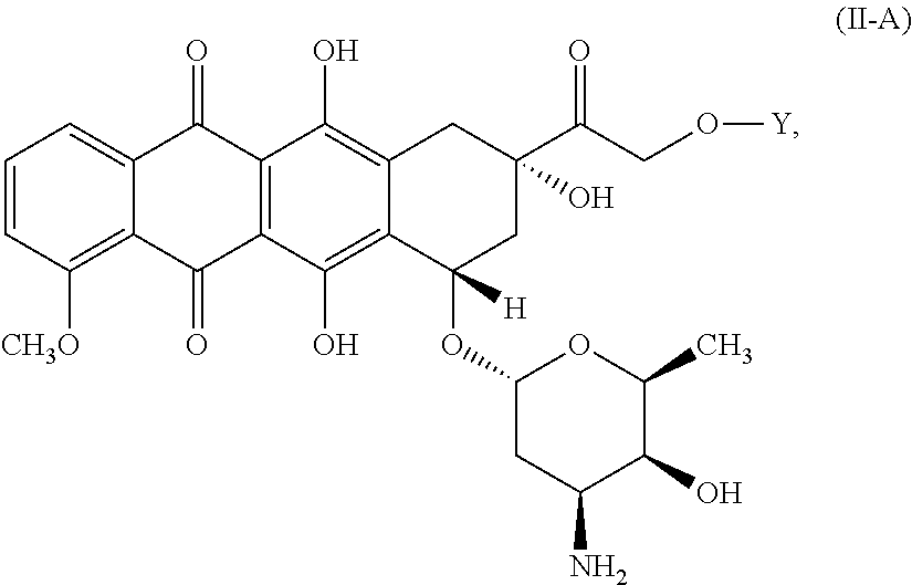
C1=CC([CH3O])=C2C(=C1)C(=O)C1=C(C2=O)C(O)=C2C(=C1O)CC(C(CO[Y])=O)(O)CC2(OC1CC(N)C(O)C(C)O1)[H]
